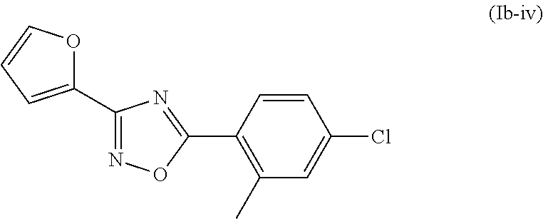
C1(C2=CC=CO2)=NOC(C2=C(C)C=C(Cl)C=C2)=N1
